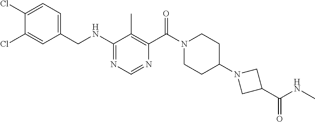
C1(NCC2=CC=C(Cl)C(Cl)=C2)=NC=NC(C(N2CCC(N3CC(C(NC)=O)C3)CC2)=O)=C1C
